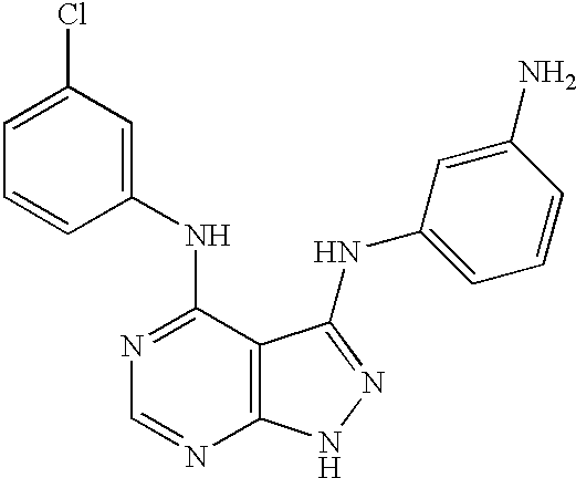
N1=C(NC2=CC(Cl)=CC=C2)C2=C(N=C1)NN=C2NC1=CC=CC(N)=C1
